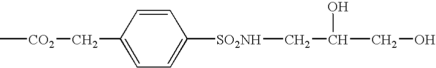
C[CO2]CC1=CC=C([SO2NH]CC(CO)O)C=C1
